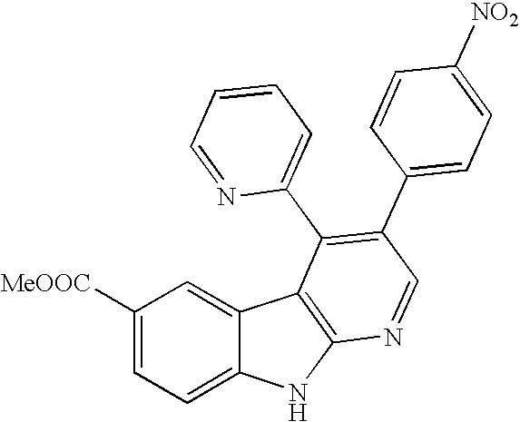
C1([MeOOC])=CC=C2C(=C1)C1=C(N2)N=CC(C2=CC=C([NO2])C=C2)=C1C1=CC=CC=N1
